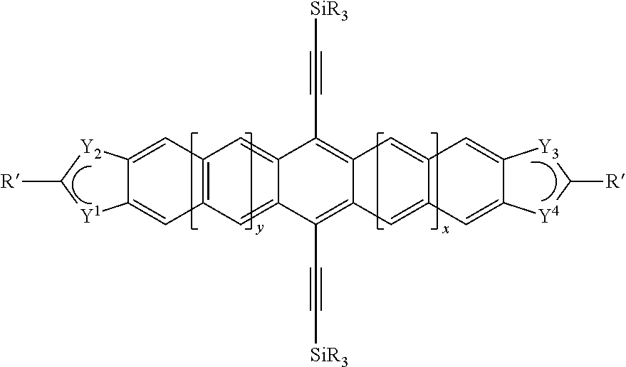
C12=C(C=C3C(=C1)C(C#C[SiR3])=C1C(=C3C#C[SiR3])C=C3C(=C1)C=C1C(=C3)[Y4]C([R])[Y3]1)C=C1C(=C2)[Y2]C([R])[Y1]1
